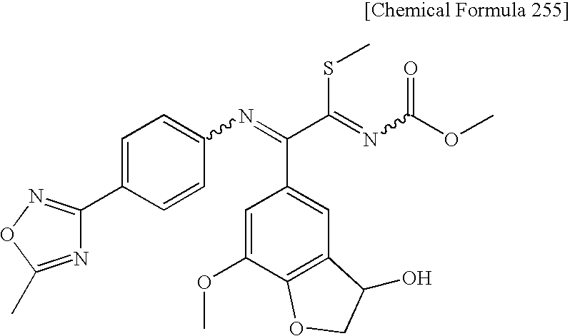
C1=C(OC)C2=C(C=C1C(C(=NC(OC)=O)SC)=NC1=CC=C(C3=NOC(C)=N3)C=C1)C(O)CO2
